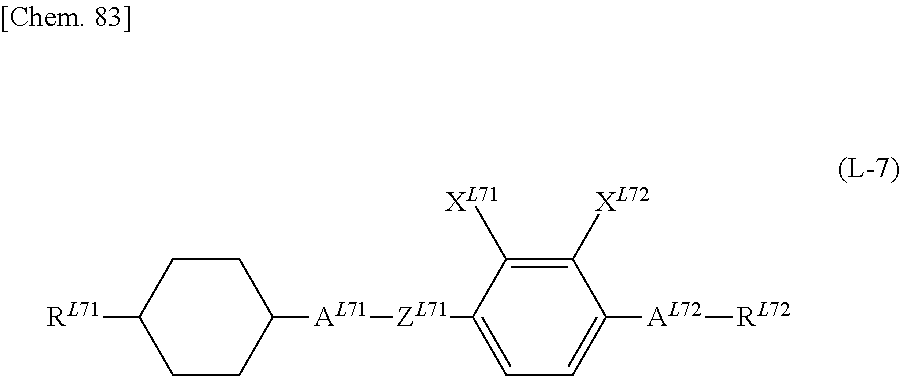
C1([RL71])CCC([AL71][ZL71]C2=CC=C([AL72][RL72])C([XL72])=C2[XL71])CC1
